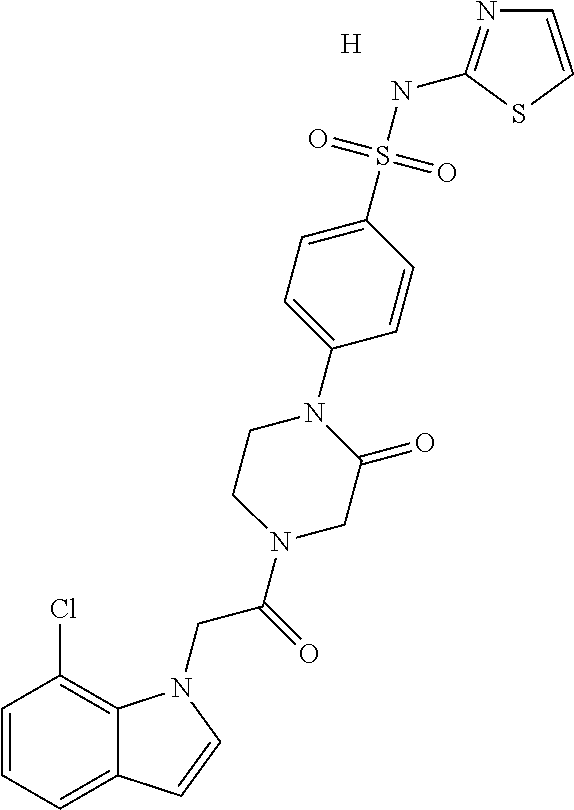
[H].C1=CC=C2C(=C1Cl)N(CC(=O)N1CC(=O)N(C3=CC=C(S(NC4=NC=CS4)(=O)=O)C=C3)CC1)C=C2
